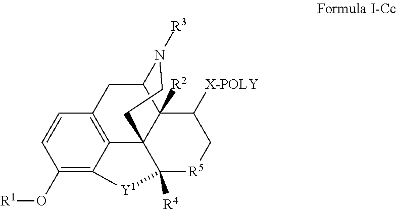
C1=CC2=C3C(=C1O[R1])[Y1]C1([R4])C34C([R2])(C(C2)N([R3])CC4)C([X-POLY])C[R5]1
